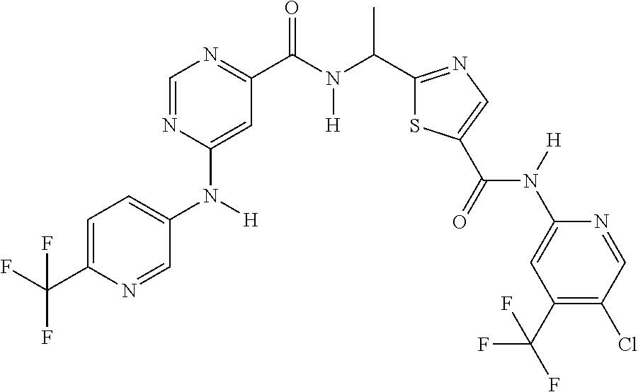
C1=C(C(F)(F)F)N=CC(N([H])C2=CC(C(N(C(C3=NC=C(C(=O)N([H])C4=CC(C(F)(F)F)=C(Cl)C=N4)S3)C)[H])=O)=NC=N2)=C1
